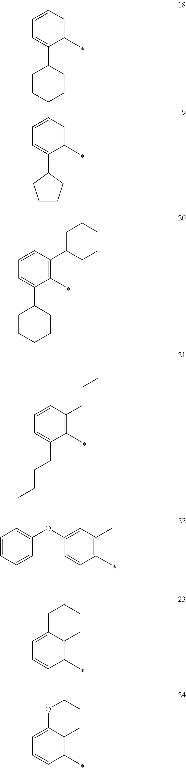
C1(C)=CC=CC=C1C1CCCCC1.C1(C)=CC=CC=C1C1CCCC1.C1(C)=C(C2CCCCC2)C=CC=C1C1CCCCC1.C1(C)=C(CCCC)C=CC=C1CCCC.C1(C)=C(C)C=C(OC2=CC=CC=C2)C=C1C.C1(C)=C2C(=CC=C1)CCCC2.C1(C)=C2C(=CC=C1)OCCC2
